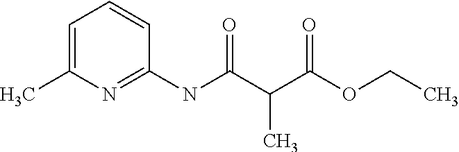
C1=C(C)N=C(NC(C(C(OCC)=O)C)=O)C=C1
